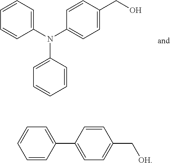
C1=CC=C(N(C2=CC=C(CO)C=C2)C2=CC=CC=C2)C=C1.C1=CC(C2=CC=C(C[OH])C=C2)=CC=C1
